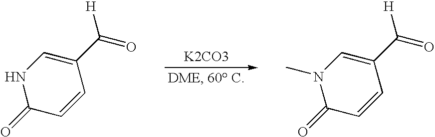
[K2CO3].N1C(=O)C=CC(C(=O)[H])=C1.N1(C)C(=O)C=CC(C(=O)[H])=C1
